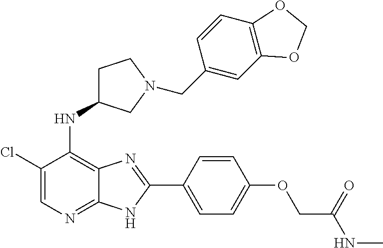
C1(Cl)=CN=C2C(=C1NC1CCN(CC3=CC4=C(C=C3)OCO4)C1)N=C(C1=CC=C(OCC(NC)=O)C=C1)N2
